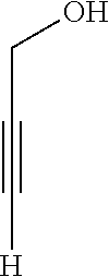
C([H])#CCO
